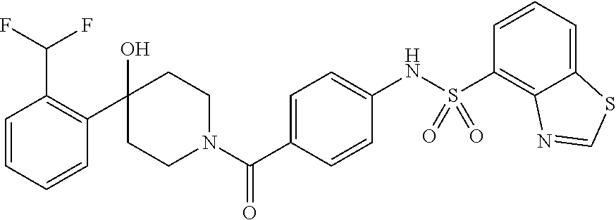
C1=CC=CC(C2(O)CCN(C(C3=CC=C(NS(C4=C5C(=CC=C4)SC=N5)(=O)=O)C=C3)=O)CC2)=C1C(F)F
